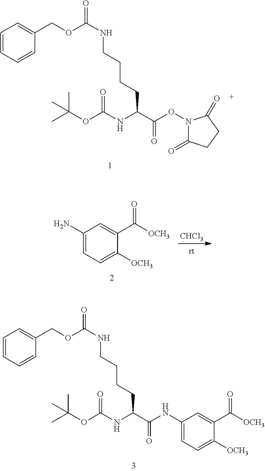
C1=CC=CC(COC(NCCCCC(C(ON2C(=O)CCC2=O)=O)NC(OC(C)(C)C)=O)=O)=C1.C1(N)=CC=C([OCH3])C(C([OCH3])=O)=C1.[CHCl3].C1=CC=CC(COC(NCCCCC(C(NC2=CC=C([OCH3])C(C([OCH3])=O)=C2)=O)NC(OC(C)(C)C)=O)=O)=C1
